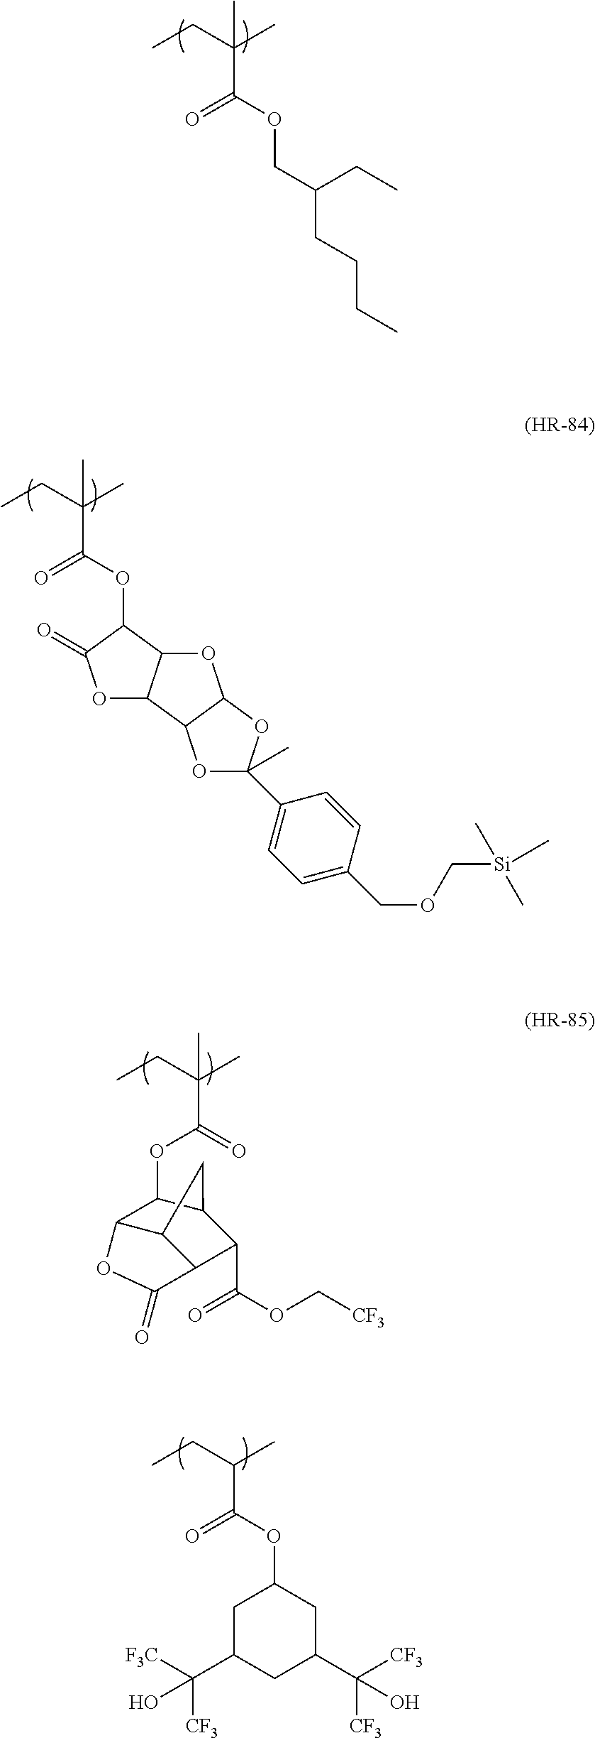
CCC(C)(C(OC1C(=O)OC2C1OC1C2OC(C)(C2=CC=C(COC[Si](C)(C)C)C=C2)O1)=O)C.CCC(C)(C(=O)OC1C2C3C(C(C(=O)OC[CF3])C1C3)C(=O)O2)C.CCC(C)(C(OCC(CCCC)CC)=O)C.CCC(C)C(=O)OC1CC(C([CF3])([F3C])O)CC(C([CF3])([CF3])O)C1
